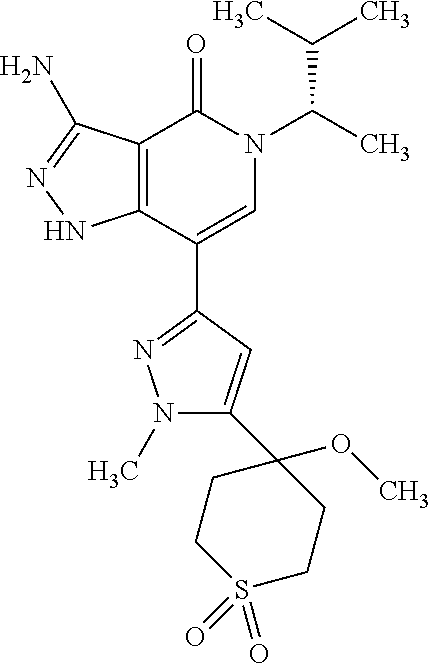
C12=C(C(C3=NN(C)C(C4(OC)CCS(=O)(=O)CC4)=C3)=CN(C(C)C(C)C)C1=O)NN=C2N
